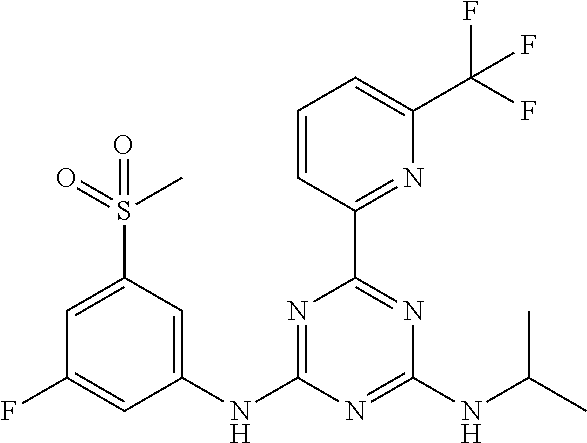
N1=C(NC2=CC(S(=O)(C)=O)=CC(F)=C2)N=C(NC(C)C)N=C1C1=NC(C(F)(F)F)=CC=C1
